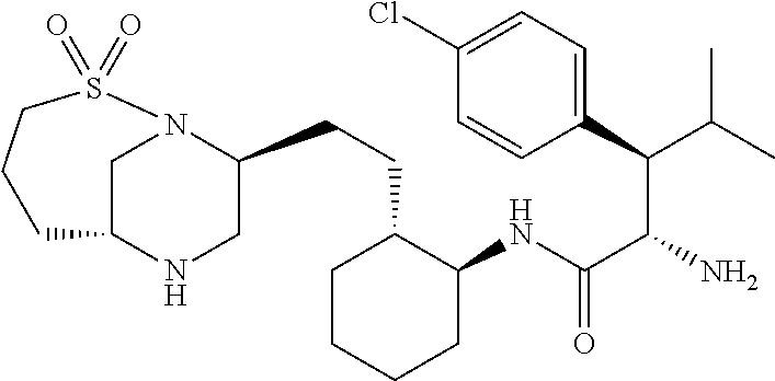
C1C2NCC(CCC3C(NC(C(N)C(C4=CC=C(Cl)C=C4)C(C)C)=O)CCCC3)N1S(=O)(=O)CCC2
